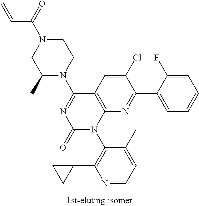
C1N(C(C=C)=O)CC(C)N(C2=NC(=O)N(C3=C(C4CC4)N=CC=C3C)C3=C2C=C(Cl)C(C2=CC=CC=C2F)=N3)C1
